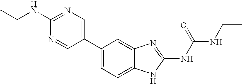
C1(C2=CN=C(NCC)N=C2)=CC=C2C(=C1)N=C(NC(NCC)=O)N2
